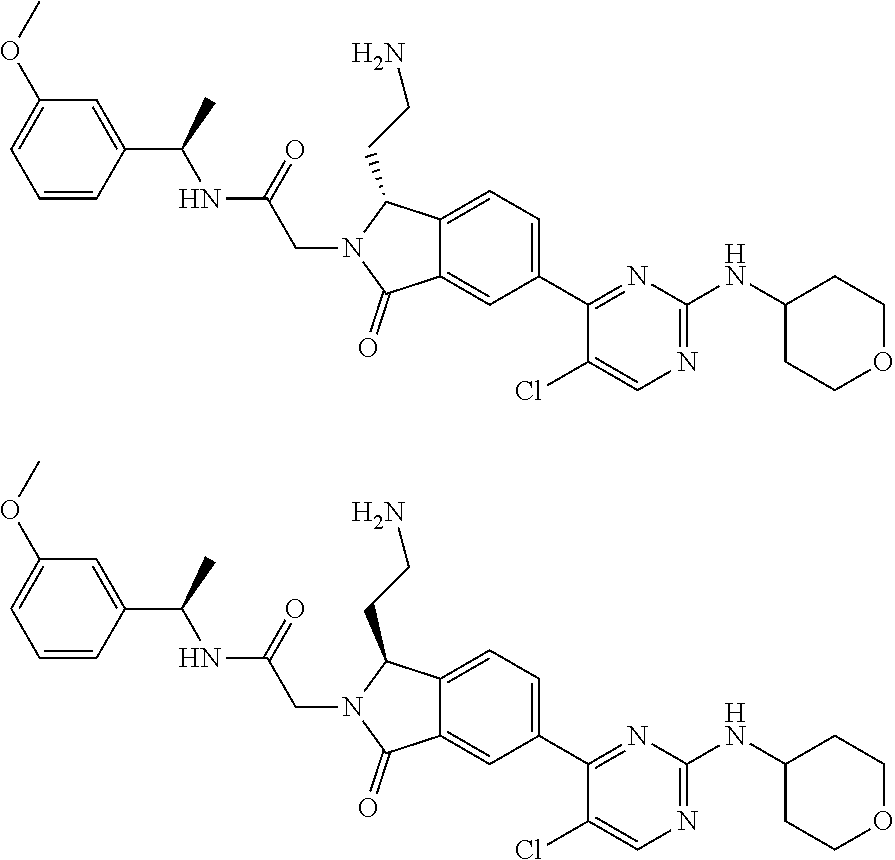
C12=CC(C3=NC(NC4CCOCC4)=NC=C3Cl)=CC=C1C(CCN)N(CC(NC(C1=CC(OC)=CC=C1)C)=O)C2=O.C12=CC(C3=NC(NC4CCOCC4)=NC=C3Cl)=CC=C1C(CCN)N(CC(NC(C1=CC(OC)=CC=C1)C)=O)C2=O
